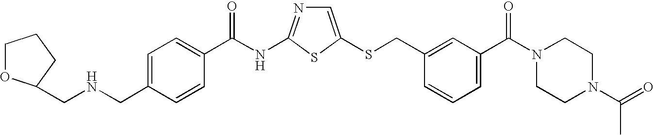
C1=C(SCC2=CC(C(N3CCN(C(=O)C)CC3)=O)=CC=C2)SC(NC(=O)C2=CC=C(CNCC3OCCC3)C=C2)=N1
